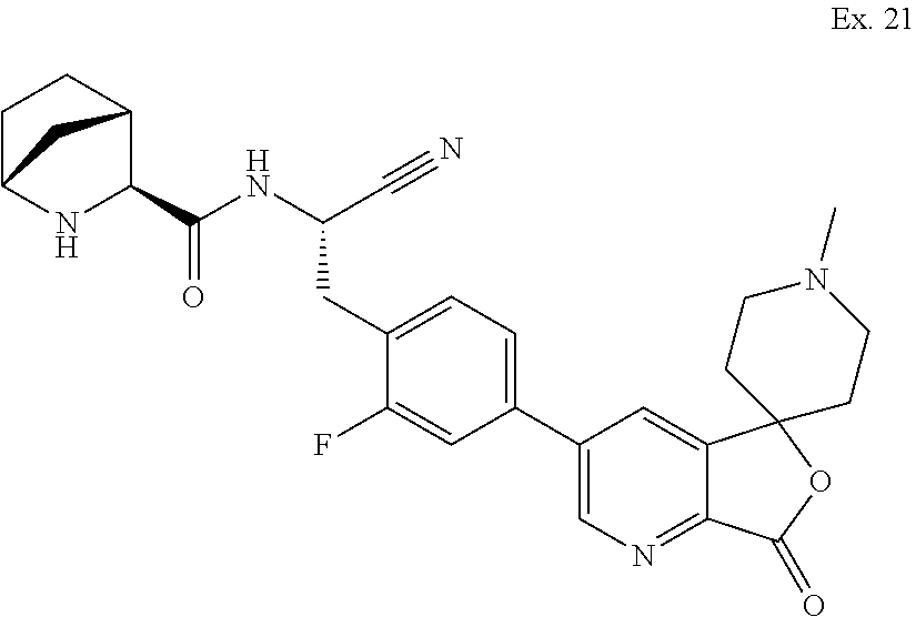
N(C(C#N)CC1=CC=C(C2=CN=C3C(=C2)C2(OC3=O)CCN(C)CC2)C=C1F)C(C1C2CCC(N1)C2)=O
